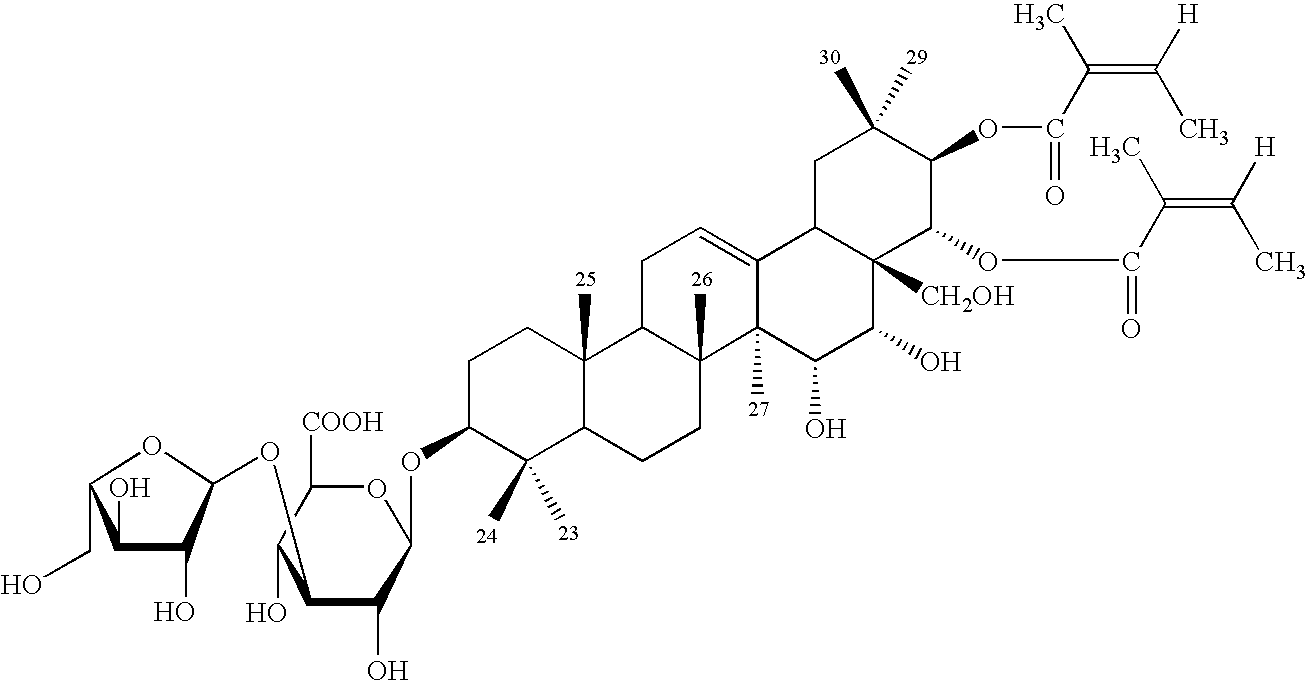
C1(O)C(O)C(OC2C(O)C(OC3C(C)(C)C4C(C)(CC3)C3C(C)(CC4)C4(C)C(=CC3)C3C([CH2OH])(C(O)C4O)C(OC(=O)C(C)=C([H])C)C(OC(=O)C(C)=C([H])C)C(C)(C)C3)OC([COOH])C2O)OC1CO
